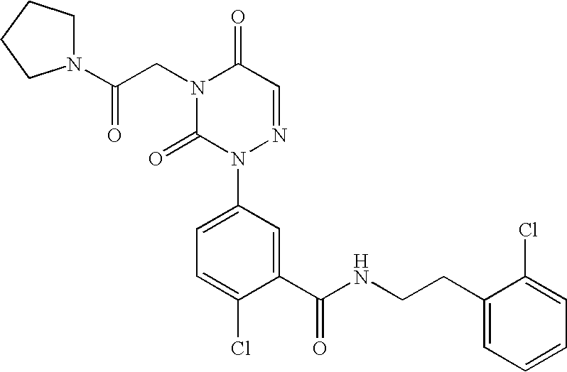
N1(C(CN2C(=O)N(C3=CC=C(Cl)C(C(NCCC4=CC=CC=C4Cl)=O)=C3)N=CC2=O)=O)CCCC1
